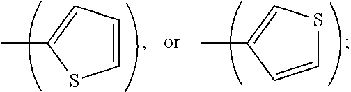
C1=CC=C(C)S1.C1=CC(C)=CS1
